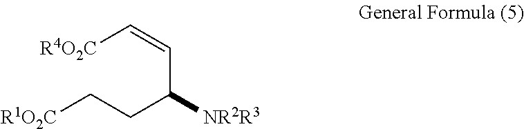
[R4O2C]C=CC([NR2R3])CC[R1O2C]
